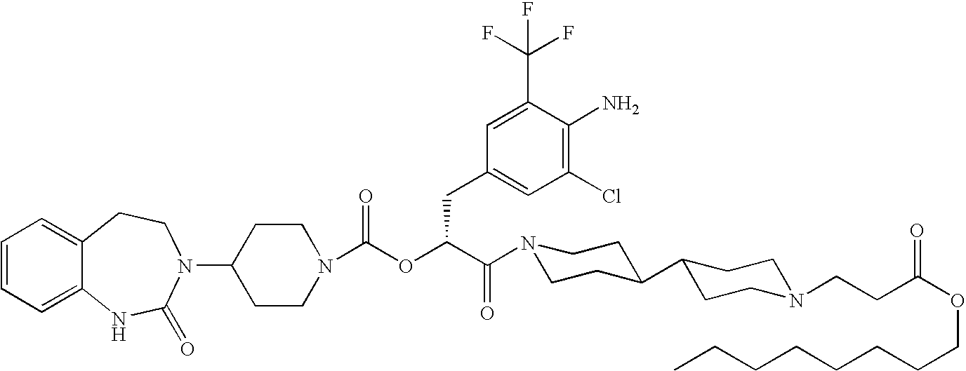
C1(N2C(=O)NC3=CC=CC=C3CC2)CCN(C(OC(C(=O)N2CCC(C3CCN(CCC(OCCCCCCCC)=O)CC3)CC2)CC2=CC(Cl)=C(N)C(C(F)(F)F)=C2)=O)CC1
